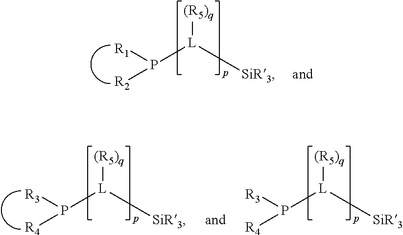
[(R5)q][L]([SiR3])P([R1])[R2].[(R5)q][L]([SiR3])P([R3])[R4].[(R5)q][L]([SiR3])P([R3])[R4]
